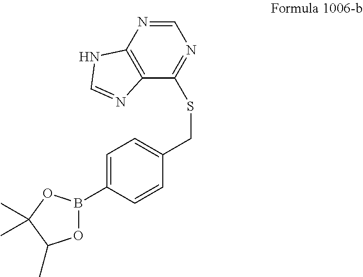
C1=C(B2OC(C)C(C)(C)O2)C=CC(CSC2=NC=NC3=C2N=CN3)=C1
